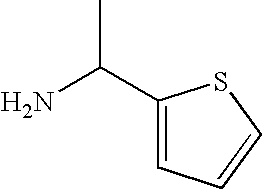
C1(C(N)C)=CC=CS1
